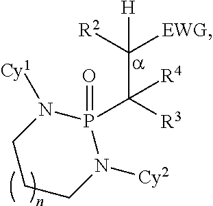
C(C([R3])([R4])P1(=O)N([Cy1])CCCN1[Cy2])([EWG])([R2])[H]
